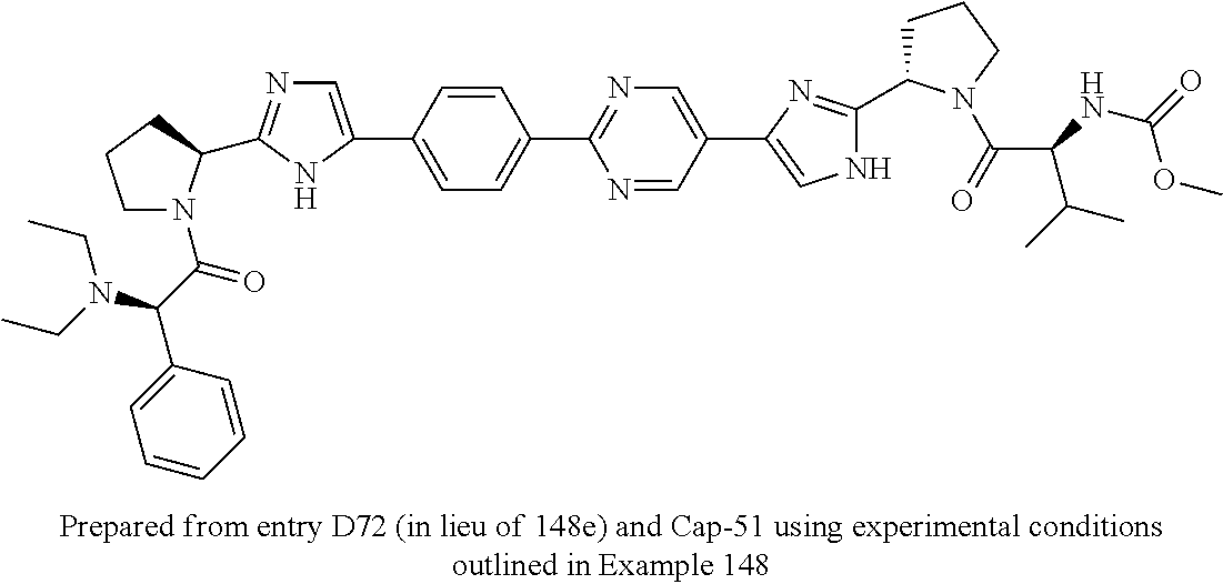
C1(C2=NC=C(C3=CNC(C4CCCN4C(=O)C(C(C)C)NC(=O)OC)=N3)C=N2)=CC=C(C2=CN=C(C3N(C(C(C4=CC=CC=C4)N(CC)CC)=O)CCC3)N2)C=C1
